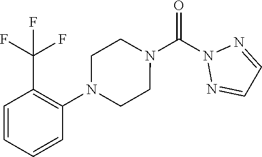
O=C(N1N=CC=N1)N1CCN(C2=C(C(F)(F)F)C=CC=C2)CC1
